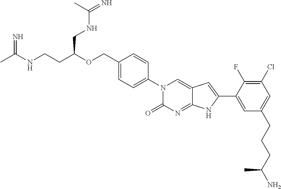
N=C(NCCC(OCC1=CC=C(N2C(=O)N=C3C(=C2)C=C(C2=CC(CCCC(N)C)=CC(Cl)=C2F)N3)C=C1)CNC(=N)C)C
